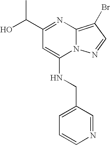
C1(C(C)O)=NC2=C(Br)C=NN2C(NCC2=CC=CN=C2)=C1
